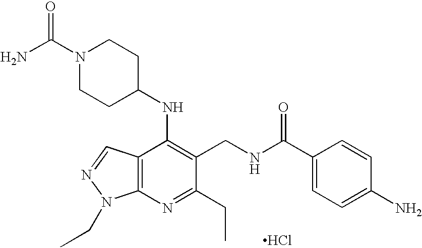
C12=C(N=C(CC)C(CNC(=O)C3=CC=C(N)C=C3)=C1NC1CCN(C(N)=O)CC1)N(CC)N=C2.Cl
